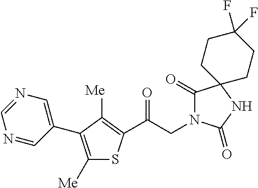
C(CN1C(=O)C2(NC1=O)CCC(F)(F)CC2)(=O)C1=C([Me])C(C2=CN=CN=C2)=C([Me])S1
